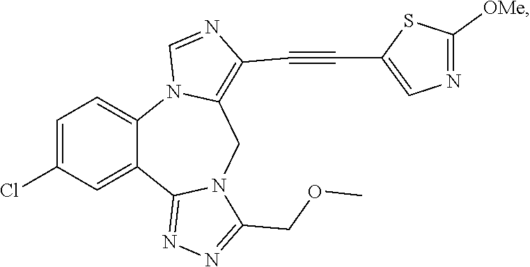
C12=CC=C(Cl)C=C1C1=NN=C(COC)N1CC1=C(C#CC3=CN=C([OMe])S3)N=CN21
